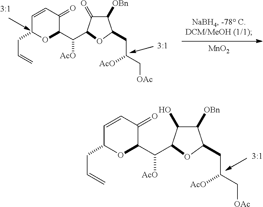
[MnO2].C1([OBn])C(=O)C(C(C2C(=O)C=CC(CC=C)O2)[AcO])OC1CC([AcO])C[OAc].C1([OBn])C(O)C(C(C2C(=O)C=CC(CC=C)O2)[AcO])OC1CC([AcO])C[OAc]
